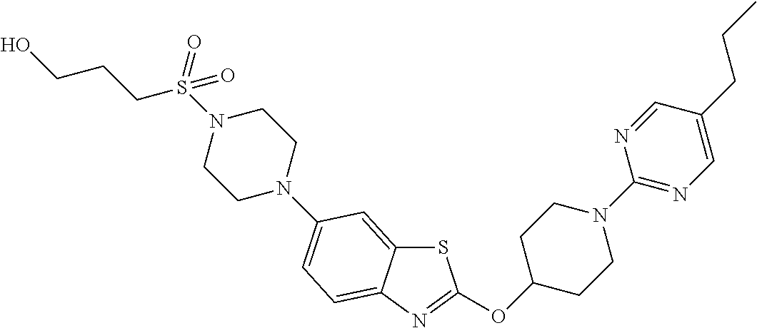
C(CC)C1=CN=C(N2CCC(OC3=NC4=CC=C(N5CCN(S(CCCO)(=O)=O)CC5)C=C4S3)CC2)N=C1
